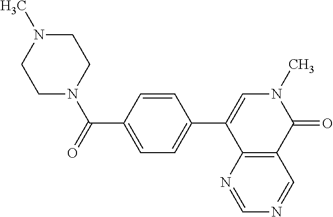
C1=NC=NC2=C1C(=O)N(C)C=C2C1=CC=C(C(=O)N2CCN(C)CC2)C=C1
